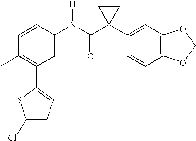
C1=C(N(C(C2(C3=CC4=C(C=C3)OCO4)CC2)=O)[H])C=CC(C)=C1C1=CC=C(Cl)S1
